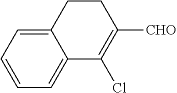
C12=CC=CC=C1C(Cl)=C([CHO])CC2
